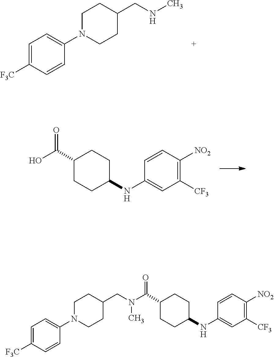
N1(C2=CC=C([F3C])C=C2)CCC(CNC)CC1.C1=CC([NO2])=C([CF3])C=C1NC1CCC(C(O)=O)CC1.N1(C2=CC=C([F3C])C=C2)CCC(CN(C(C2CCC(NC3=CC([CF3])=C([NO2])C=C3)CC2)=O)C)CC1
